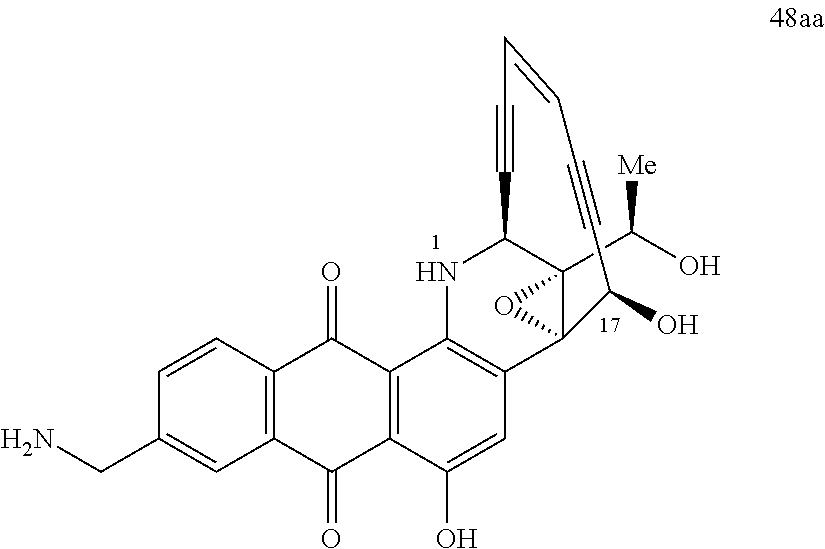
C12(C(O)[Me])C3(C4=C(C5=C(C(=O)C6=C(C5=O)C=CC(CN)=C6)C(O)=C4)NC1C#CC=CC#CC3O)O2
